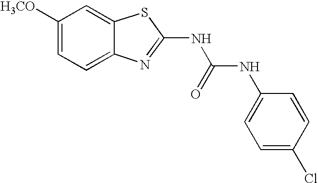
C1([H3CO])=CC=C2C(=C1)SC(NC(=O)NC1=CC=C(Cl)C=C1)=N2
